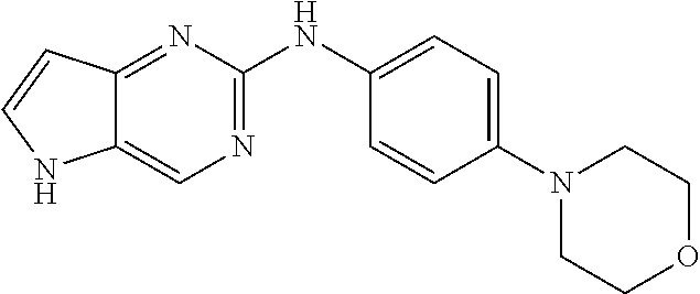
C1(N2CCOCC2)=CC=C(NC2=NC=C3C(=N2)C=CN3)C=C1
